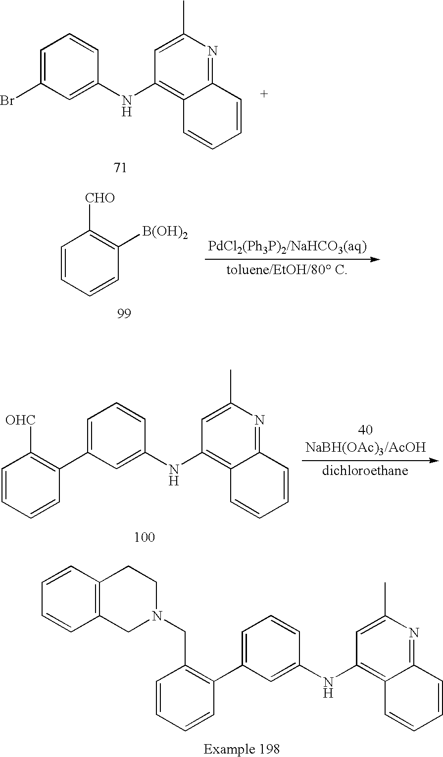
C1=C(Br)C=C(NC2=C3C(=NC(C)=C2)C=CC=C3)C=C1.C1=CC=CC([B(OH)2])=C1[CHO].C1=C(C2=C([OHC])C=CC=C2)C=C(NC2=C3C(=NC(C)=C2)C=CC=C3)C=C1.C1=C(C2=C(CN3CCC4=C(C3)C=CC=C4)C=CC=C2)C=C(NC2=C3C(=NC(C)=C2)C=CC=C3)C=C1
